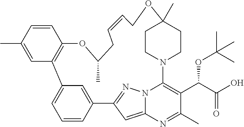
C12=CC=CC(=C1)C1=NN3C(=C1)N=C(C)C(C(C(O)=O)OC(C)(C)C)=C3N1CCC(C)(CC1)OCC=CCC(C)OC1=C2C=C(C)C=C1
